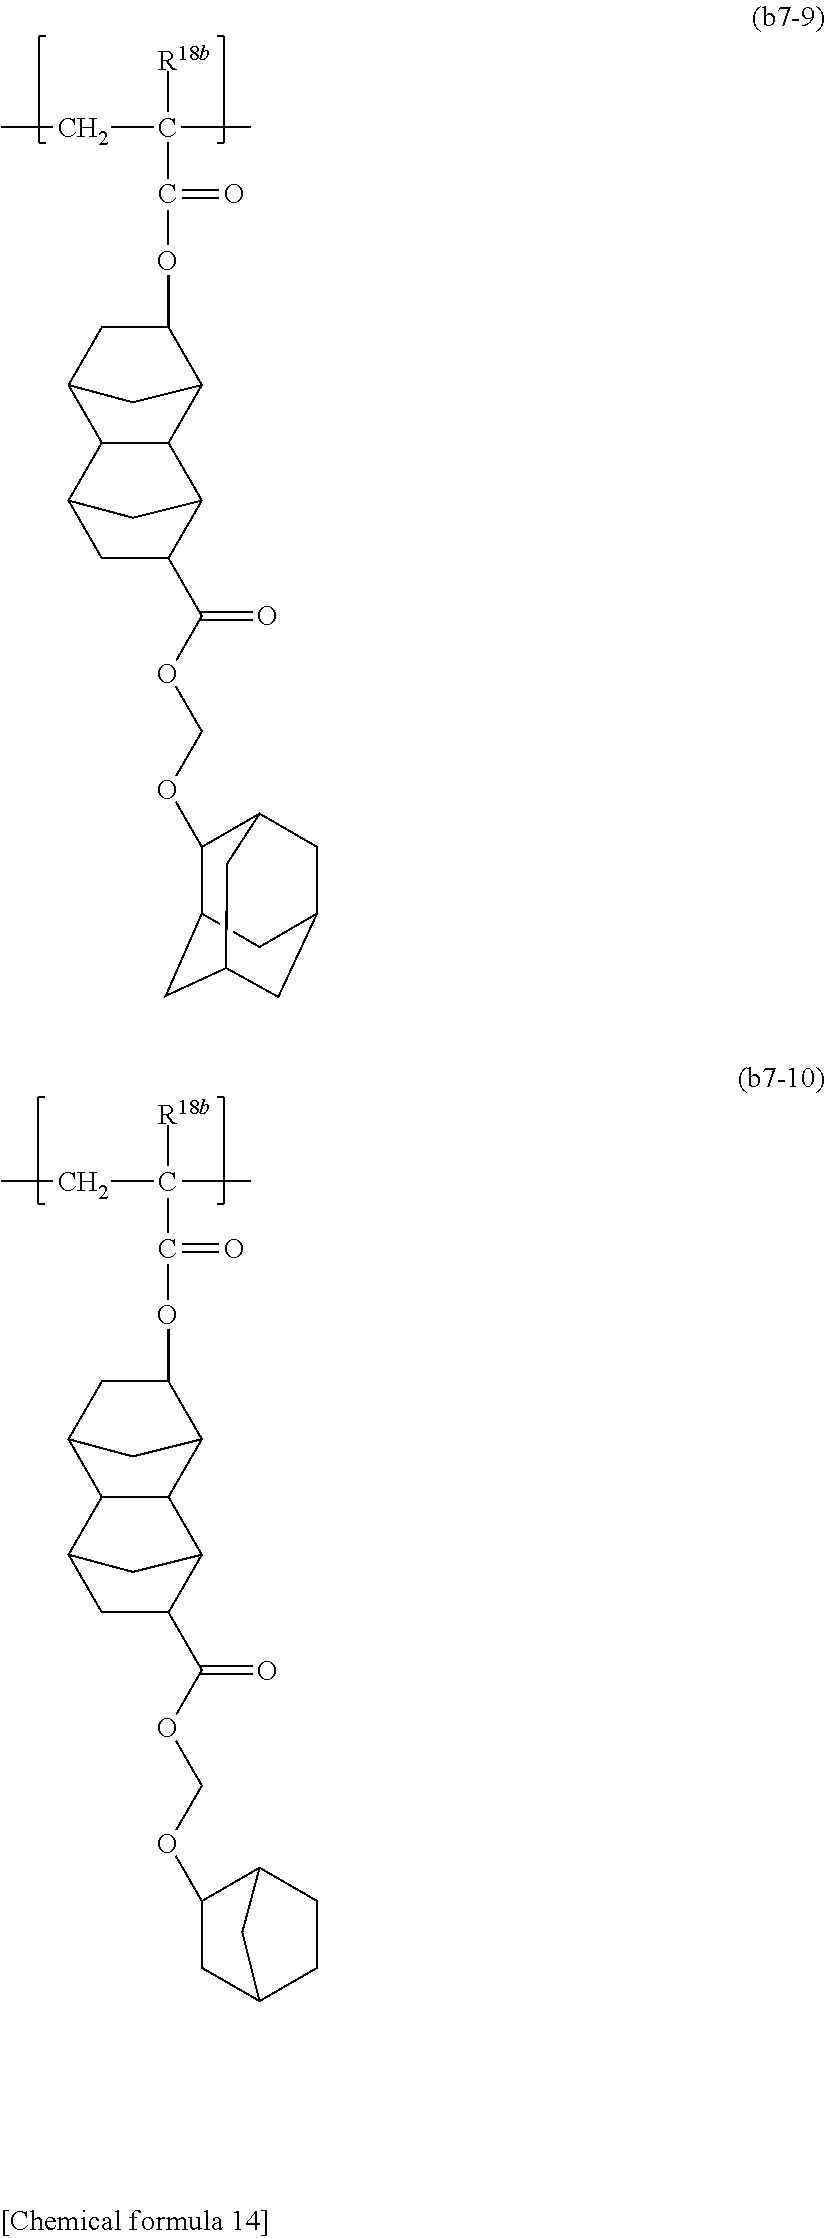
[R18b]C(C)(CC)C(=O)OC1CC2CC1C1C2C2CC(C(OCOC3C4CC5CC(CC3C5)C4)=O)C1C2.[R18b]C(C)(CC)C(=O)OC1CC2CC1C1C2C2CC(C(OCOC3CC4CCC3C4)=O)C1C2
